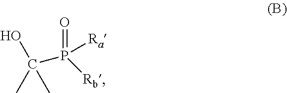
C(C)(C)(O)P([Rb])(=O)[Ra]
